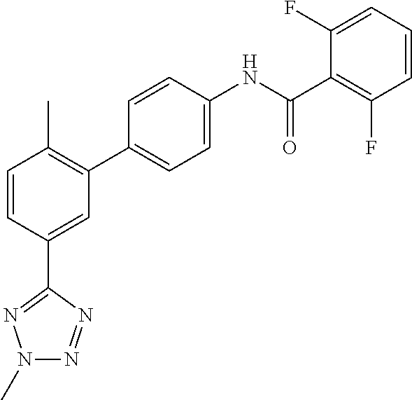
C1=CC(C2=NN(C)N=N2)=CC(C2=CC=C(NC(C3=C(F)C=CC=C3F)=O)C=C2)=C1C
